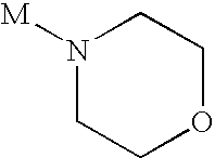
N1([M])CCOCC1
